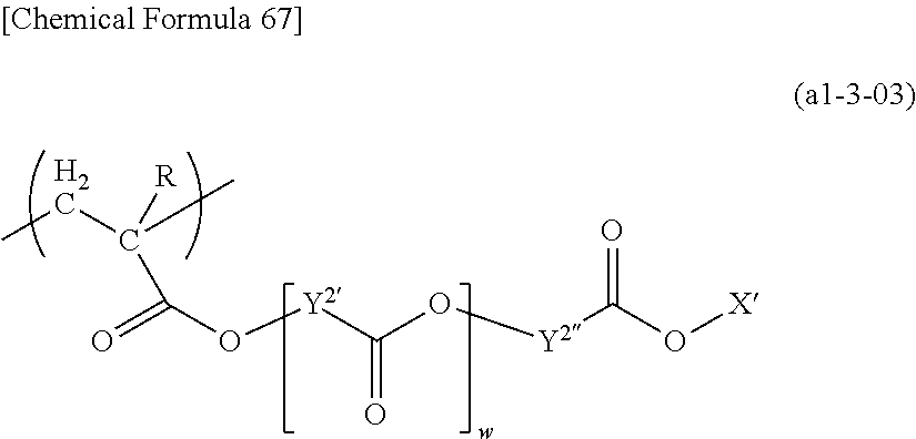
CCC(C)([R])C(=O)O[Y2]C(O[Y2]C(O[X])=O)=O
